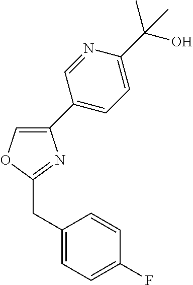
C1=C(C2=CC=C(C(O)(C)C)N=C2)N=C(CC2=CC=C(F)C=C2)O1
